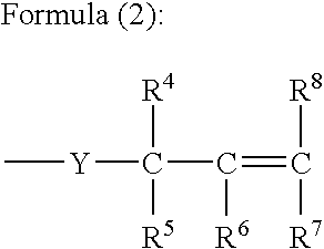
C[Y]C([R4])([R5])C(=C([R8])[R7])[R6]
